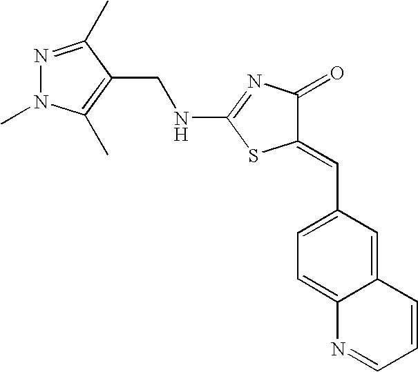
N(C1=NC(=O)C(=CC2=CC=C3C(=C2)C=CC=N3)S1)CC1=C(C)N(C)N=C1C
